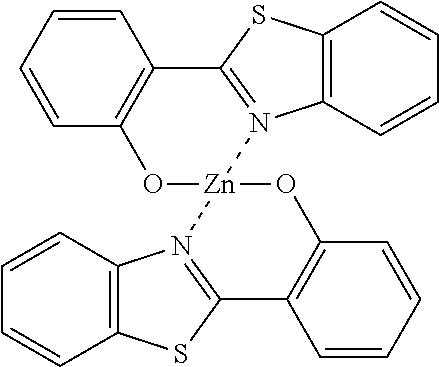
C1=CC=CC2=C1C1=N(C3=C(S1)C=CC=C3)[Zn]1(O2)OC2=C(C=CC=C2)C2=N1C1=C(S2)C=CC=C1
